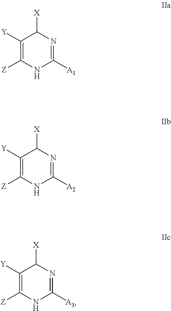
C1([Y])=C([Z])NC([A1])=NC1[X].C1([Y])=C([Z])NC([A2])=NC1[X].C1([Y])=C([Z])NC([A3])=NC1[X]
